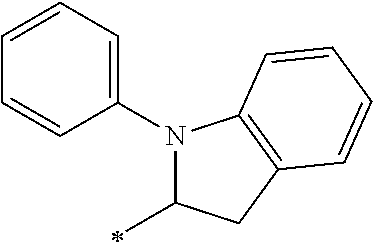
N1(C2=CC=CC=C2)C(C)CC2=C1C=CC=C2
